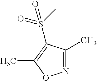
C1(C)=NOC(C)=C1S(C)(=O)=O
